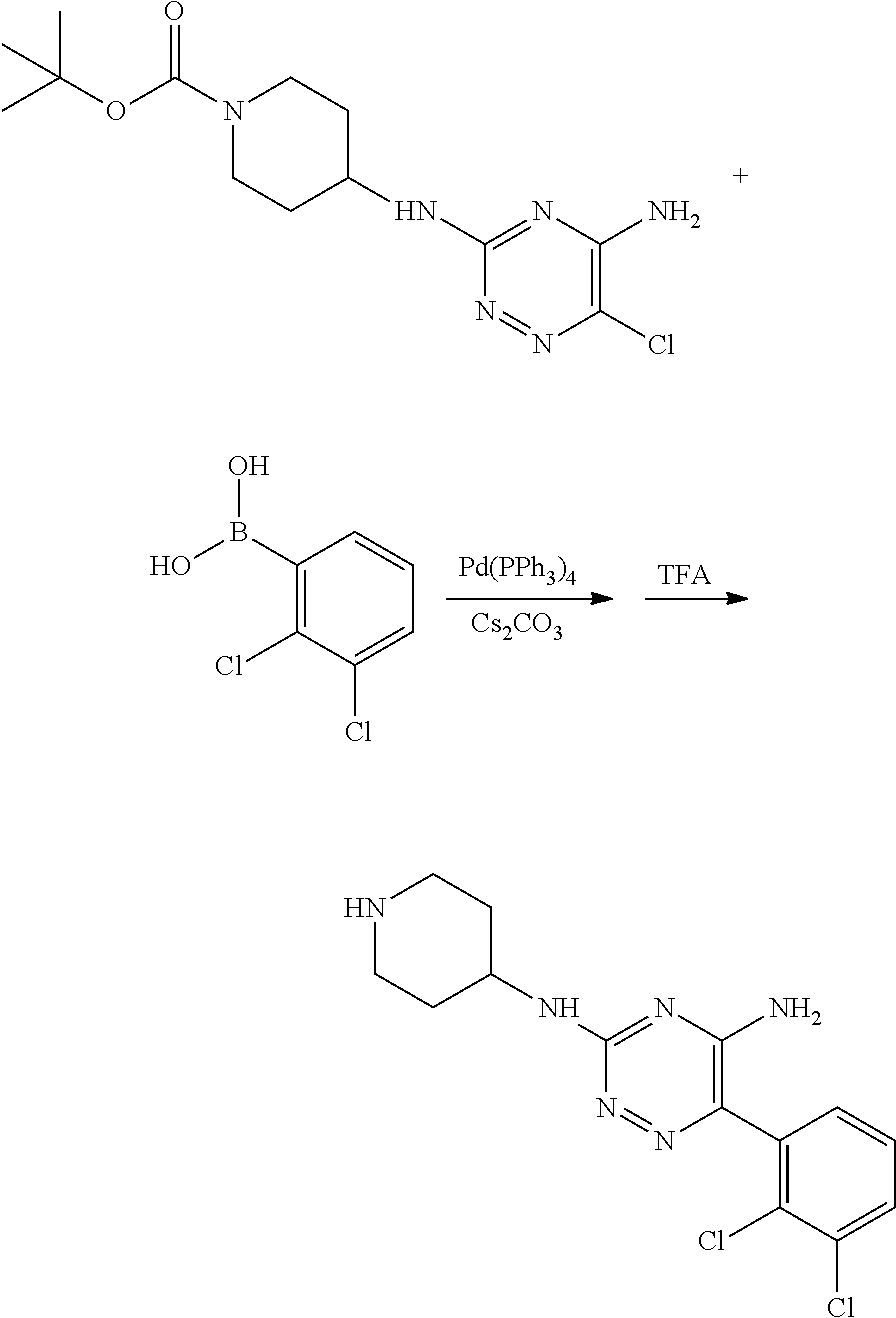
[Cs2CO3].[Pd(PPh3)4].[TFA].C1(B(O)O)=C(Cl)C(Cl)=CC=C1.C1C(NC2=NC(N)=C(Cl)N=N2)CCN(C(OC(C)(C)C)=O)C1.C1C(NC2=NC(N)=C(C3=C(Cl)C(Cl)=CC=C3)N=N2)CCNC1
